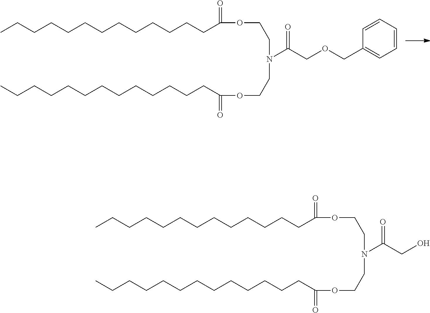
CCCCCCCCCCCCCC(=O)OCCN(CCOC(CCCCCCCCCCCCC)=O)C(COCC1=CC=CC=C1)=O.CCCCCCCCCCCCCC(=O)OCCN(CCOC(CCCCCCCCCCCCC)=O)C(CO)=O
